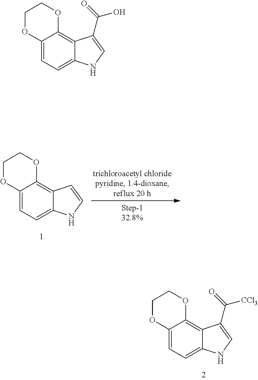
C12=CC=C3C(=C1OCCO2)C=CN3.C12=CC=C3C(=C1OCCO2)C(C(=O)[CCl3])=CN3.C12=CC=C3C(=C1OCCO2)C(C(=O)O)=CN3
